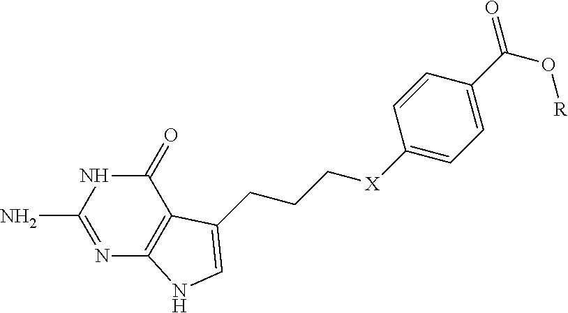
NC1=NC2=C(C(=O)N1)C(CCC[X]C1=CC=C(C(O[R])=O)C=C1)=CN2
